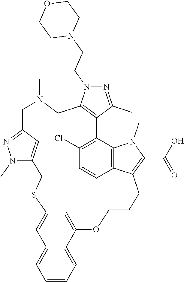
C1C2=C(C(C)=NN2CCN2CCOCC2)C2=C(Cl)C=CC3=C2N(C)C(C(O)=O)=C3CCCOC2=CC(=CC3=CC=CC=C23)SCC2=CC(=NN2C)CN1C
